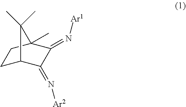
C1C2C(=N[Ar2])C(=N[Ar1])C(C)(C1)C2(C)C
